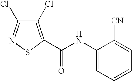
C1(Cl)=NSC(C(NC2=CC=CC=C2[CN])=O)=C1Cl
